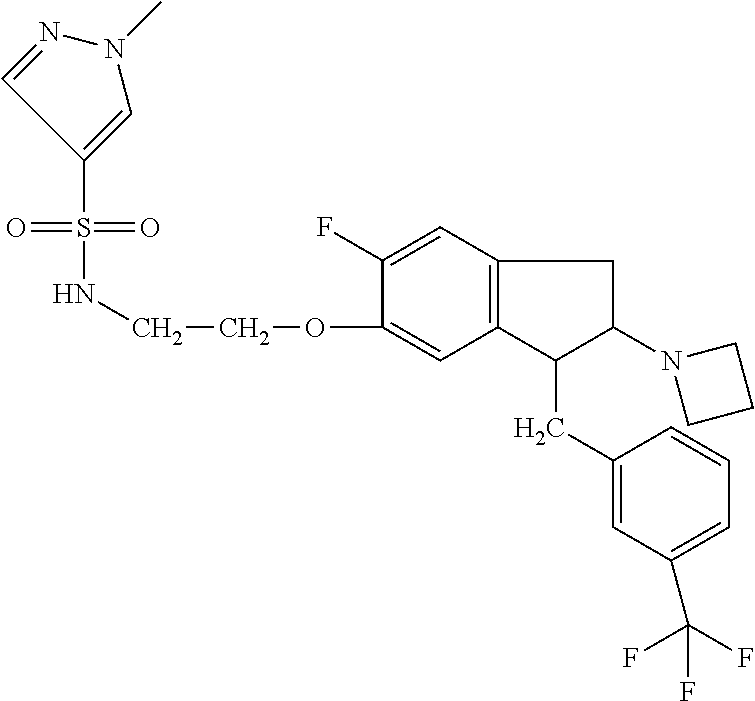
O=S(=O)(C1=CN(C)N=C1)NCCOC1=CC2=C(C=C1F)CC(N1CCC1)C2CC1=CC(C(F)(F)F)=CC=C1
